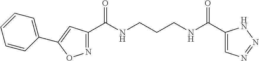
C1(C(NCCCNC(C2=CN=NN2)=O)=O)=NOC(C2=CC=CC=C2)=C1
